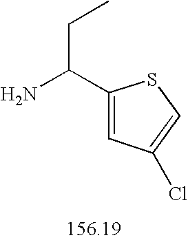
C1(C(N)CC)=CC(Cl)=CS1
